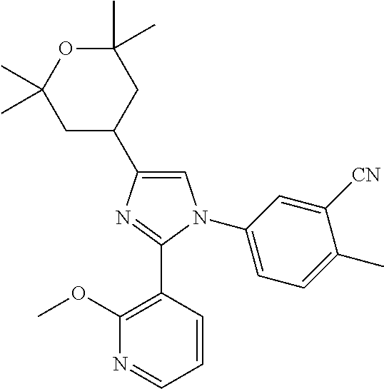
C1=C(C2CC(C)(C)OC(C)(C)C2)N=C(C2=C(OC)N=CC=C2)N1C1=CC=C(C)C([CN])=C1
